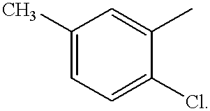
C1(C)=CC=C(Cl)C(C)=C1
